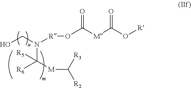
[R](N(CO)C([M]C([R2])[R3])([R6])[R5])OC([M]C(O[R])=O)=O
